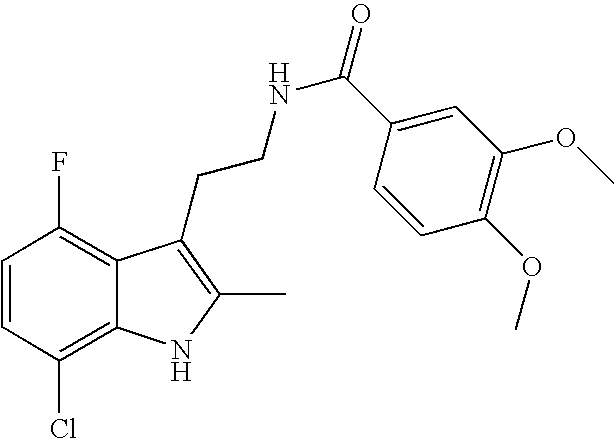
C1=CC(Cl)=C2C(=C1F)C(CCNC(=O)C1=CC(OC)=C(OC)C=C1)=C(C)N2
